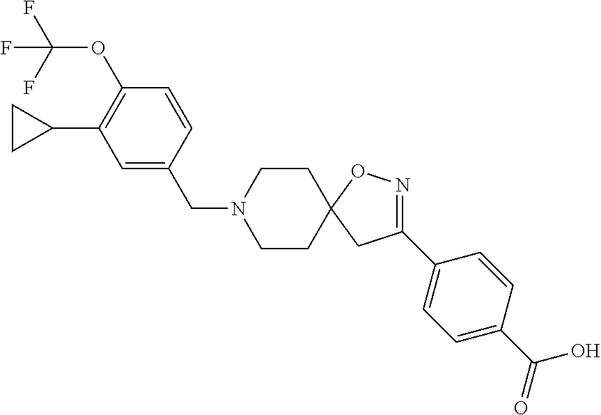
C1(C2=CC=C(C(=O)O)C=C2)=NOC2(C1)CCN(CC1=CC(C3CC3)=C(OC(F)(F)F)C=C1)CC2
